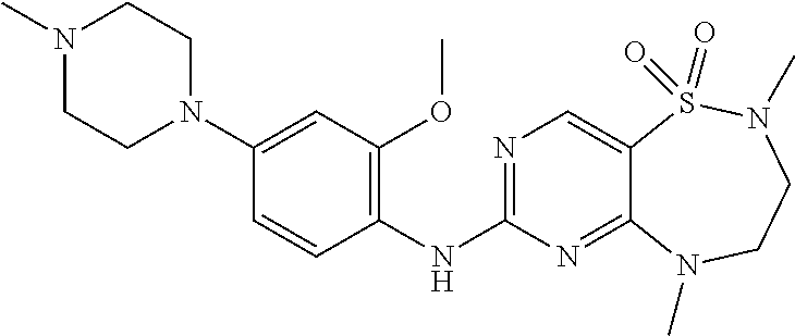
N1=C(NC2=C(OC)C=C(N3CCN(C)CC3)C=C2)N=C2C(=C1)S(=O)(=O)N(C)CCN2C
